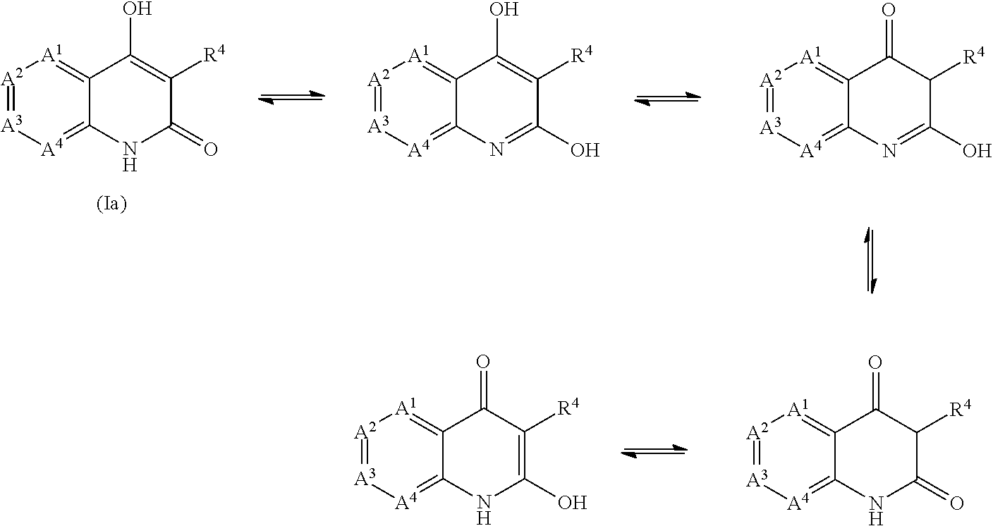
[A2]1=[A3][A4]=C2C(=[A1]1)C(O)=C([R4])C(O)=N2.[A2]1=[A3][A4]=C2C(=[A1]1)C(=O)C([R4])C(O)=N2.[A2]1=[A3][A4]=C2C(=[A1]1)C(O)=C([R4])C(=O)N2.[A2]1=[A3][A4]=C2C(=[A1]1)C(=O)C([R4])=C(O)N2.[A2]1=[A3][A4]=C2C(=[A1]1)C(=O)C([R4])C(=O)N2
